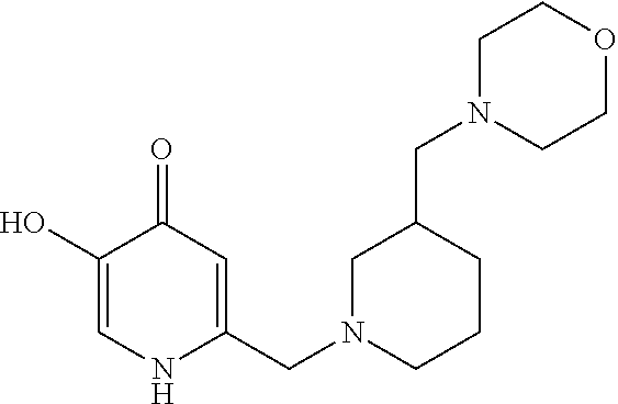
C1(O)=CNC(CN2CCCC(CN3CCOCC3)C2)=CC1=O
